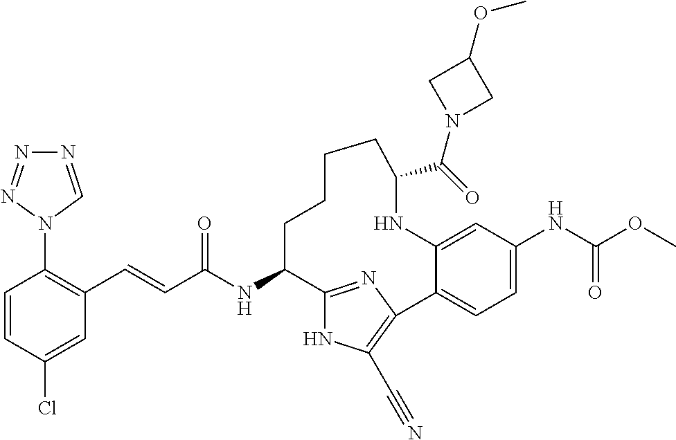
C(C(NC1C2=NC(=C(C#N)N2)C2=CC=C(NC(OC)=O)C=C2NC(C(=O)N2CC(OC)C2)CCCC1)=O)=CC1=C(N2C=NN=N2)C=CC(Cl)=C1
